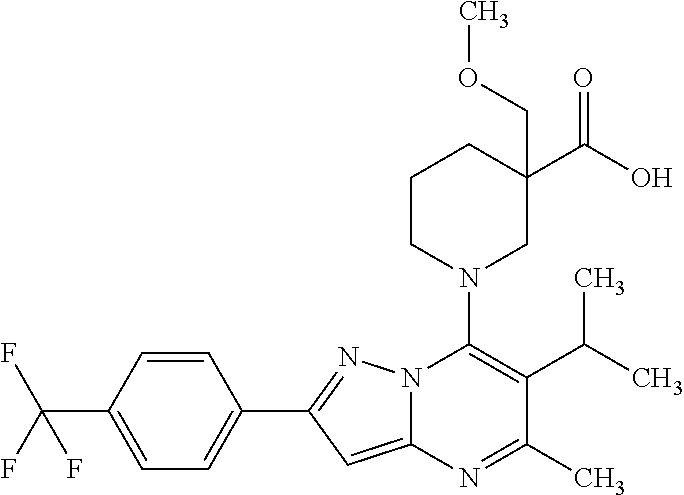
C1=C(C(F)(F)F)C=CC(C2=NN3C(=C2)N=C(C)C(C(C)C)=C3N2CC(C(O)=O)(COC)CCC2)=C1
